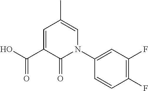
C1(C(=O)O)=CC(C)=CN(C2=CC(F)=C(F)C=C2)C1=O
